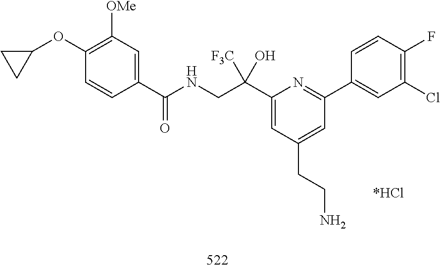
C1(C(CNC(=O)C2=CC([OMe])=C(OC3CC3)C=C2)(O)[F3C])=CC(CCN)=CC(C2=CC(Cl)=C(F)C=C2)=N1
